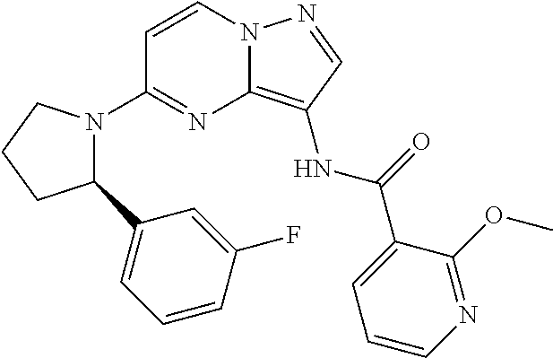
C1=CN2C(=C(NC(=O)C3=CC=CN=C3OC)C=N2)N=C1N1C(C2=CC=CC(F)=C2)CCC1
